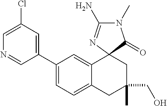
C1(C2=CC=C3C(=C2)C2(CC(CO)(C)C3)C(=O)N(C)C(N)=N2)=CC(Cl)=CN=C1
